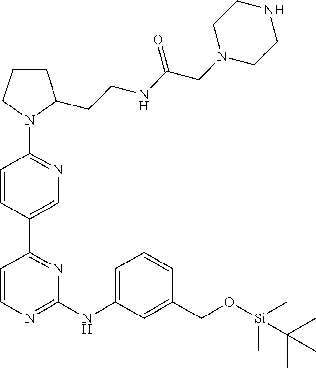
C1(N2C(CCNC(CN3CCNCC3)=O)CCC2)=NC=C(C2=NC(NC3=CC=CC(CO[Si](C)(C)C(C)(C)C)=C3)=NC=C2)C=C1
